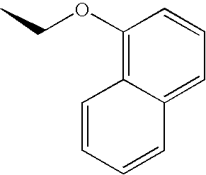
CCOC1=C2C(=CC=C1)C=CC=C2
